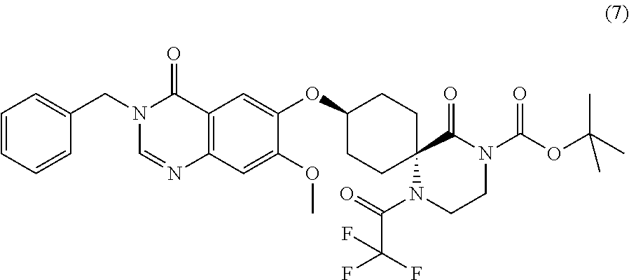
C1=CC=CC(CN2C=NC3=C(C2=O)C=C(OC2CCC4(CC2)N(C(=O)C(F)(F)F)CCN(C(=O)OC(C)(C)C)C4=O)C(OC)=C3)=C1
